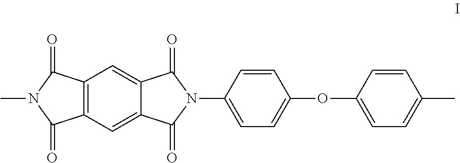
C12=C(C=C3C(=C1)C(=O)N(C1=CC=C(OC4=CC=C(C)C=C4)C=C1)C3=O)C(=O)N(C)C2=O
